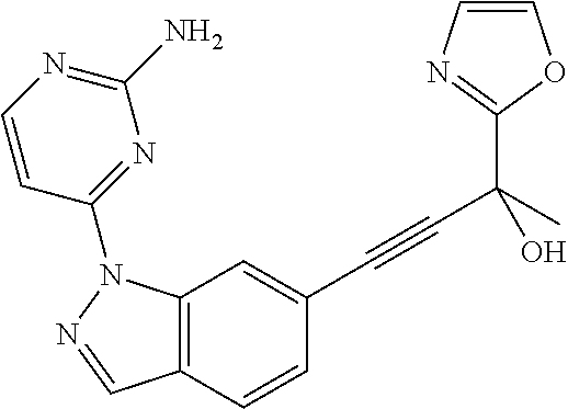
C12=C(C=C(C#CC(C3=NC=CO3)(C)O)C=C1)N(C1=NC(N)=NC=C1)N=C2
